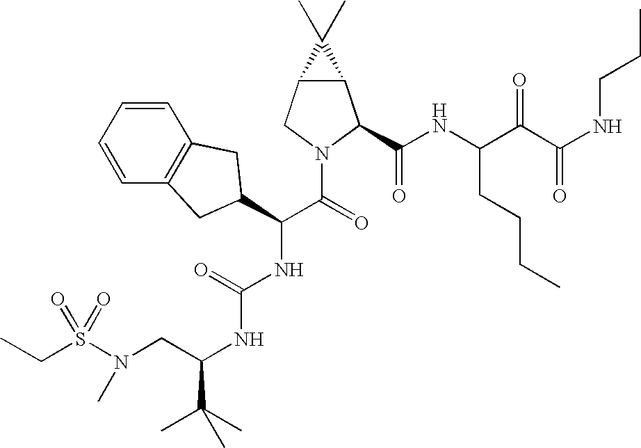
C(C)S(=O)(N(C)CC(NC(=O)NC(C(N1C(C(=O)NC(CCCC)C(=O)C(=O)NCCC)C2C(C1)C2(C)C)=O)C1CC2=C(C=CC=C2)C1)C(C)(C)C)=O
